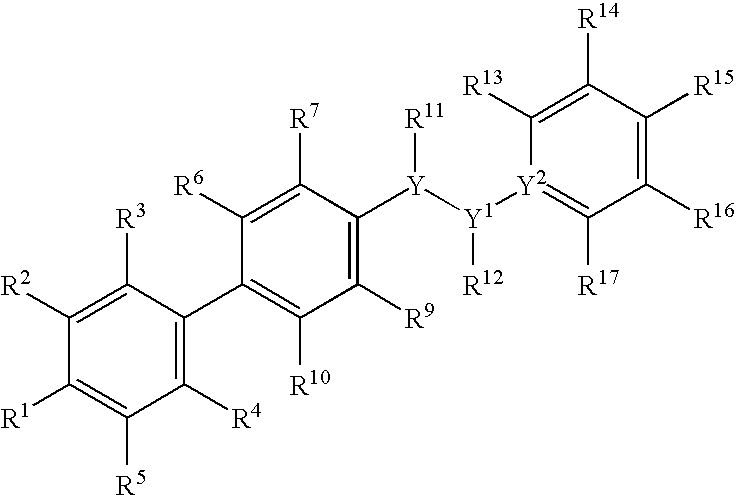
C1([R2])=C([R3])C(C2=C([R10])C([R9])=C([Y]([R11])[Y1]([Y2]3=C([R17])C([R16])=C([R15])C([R14])=C3[R13])[R12])C([R7])=C2[R6])=C([R4])C([R5])=C1[R1]
